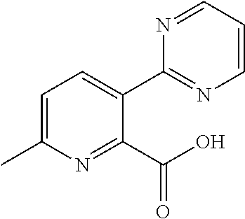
C1=C(C)N=C(C(O)=O)C(C2=NC=CC=N2)=C1
